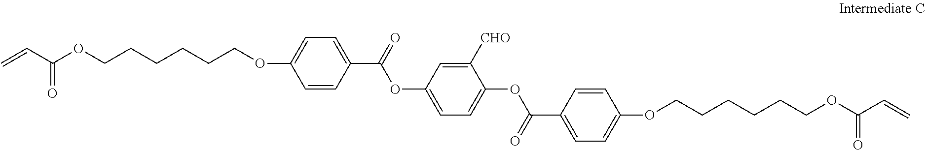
C=CC(OCCCCCCOC1=CC=C(C(=O)OC2=CC=C(OC(C3=CC=C(OCCCCCCOC(C=C)=O)C=C3)=O)C([CHO])=C2)C=C1)=O
